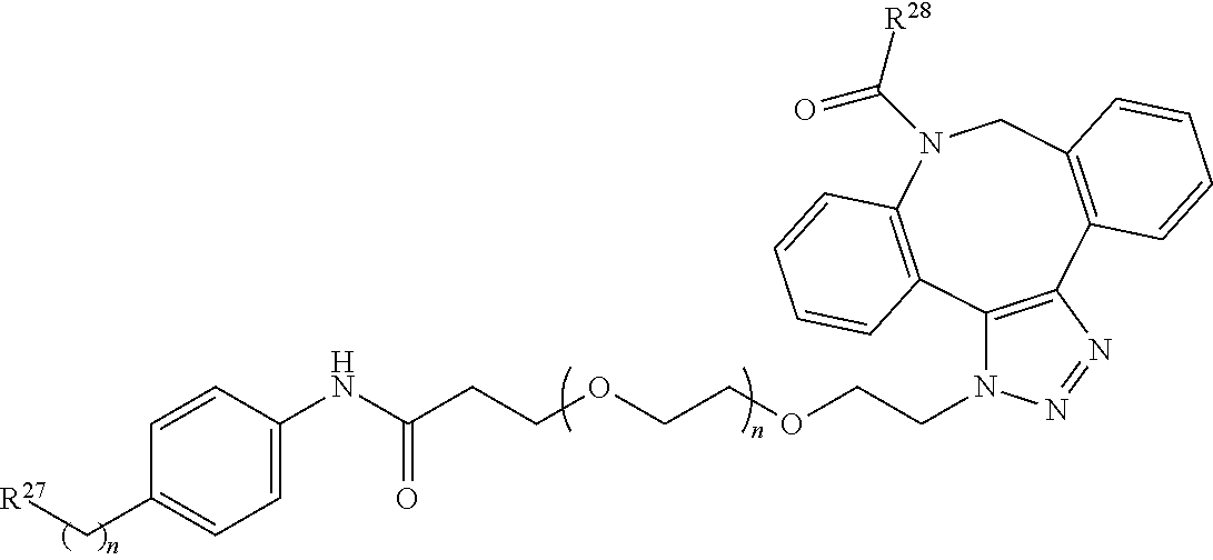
[R27]CC1=CC=C(NC(CCOCCOCCN2C3=C(N=N2)C2=C(CN(C([R28])=O)C4=C3C=CC=C4)C=CC=C2)=O)C=C1
